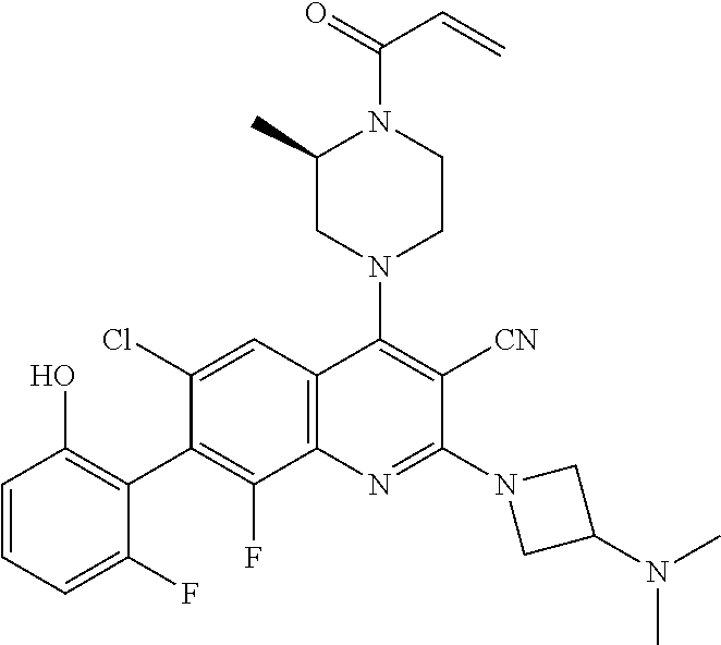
C1=CC=C(F)C(C2=C(F)C3=C(C=C2Cl)C(N2CCN(C(=O)C=C)C(C)C2)=C([CN])C(N2CC(N(C)C)C2)=N3)=C1O
